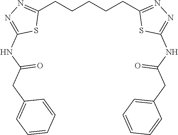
C1(CCCCCC2=NN=C(NC(CC3=CC=CC=C3)=O)S2)=NN=C(NC(CC2=CC=CC=C2)=O)S1
